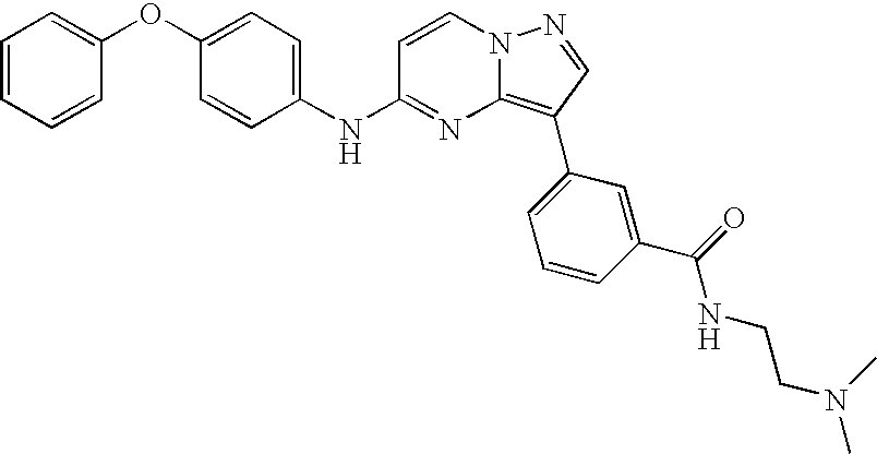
C1(NC2=NC3=C(C4=CC=CC(C(NCCN(C)C)=O)=C4)C=NN3C=C2)=CC=C(OC2=CC=CC=C2)C=C1
